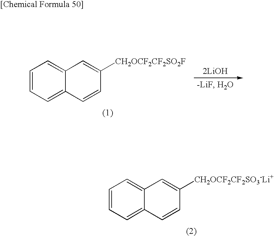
C1=CC=C2C(=C1)C=C([CH2OCF2CF2SO2F])C=C2.[2LiOH].C1=CC=C2C(=C1)C=C([CH2OCF2CF2SO3-Li+])C=C2
